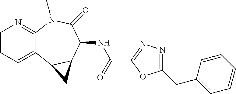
C1=CC=C2C(=N1)N(C)C(=O)C(NC(C1=NN=C(CC3=CC=CC=C3)O1)=O)C1C2C1
